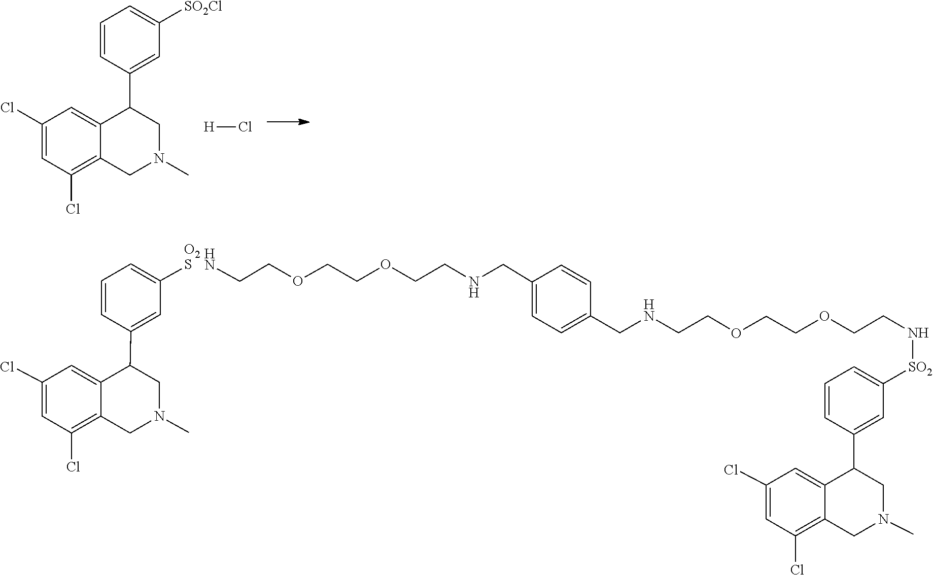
C1(Cl)=CC(Cl)=C2C(=C1)C(C1=CC([SO2Cl])=CC=C1)CN(C)C2.[H]Cl.C1=CC=C([O2S])C=C1C1C2=CC(Cl)=CC(Cl)=C2CN(C)C1.C1(CNCCOCCOCCN)=CC=C(CNCCOCCOCCN[SO2]C2=CC=CC(C3C4=CC(Cl)=CC(Cl)=C4CN(C)C3)=C2)C=C1
